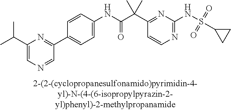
C1(NC(=O)C(C2=NC(NS(C3CC3)(=O)=O)=NC=C2)(C)C)=CC=C(C2=NC(C(C)C)=CN=C2)C=C1
